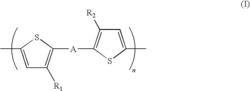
C1=C(C)SC([A]C2=C([R2])C=C(C)S2)=C1[R1]
